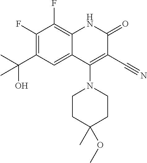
C1(F)=C(C(C)(O)C)C=C2C(=C1F)NC(=O)C(C#N)=C2N1CCC(C)(OC)CC1
